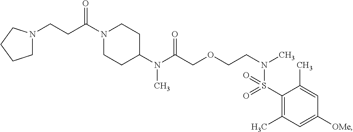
N(C(COCCN(C)S(C1=C(C)C=C([OMe])C=C1C)(=O)=O)=O)(C)C1CCN(C(CCN2CCCC2)=O)CC1
